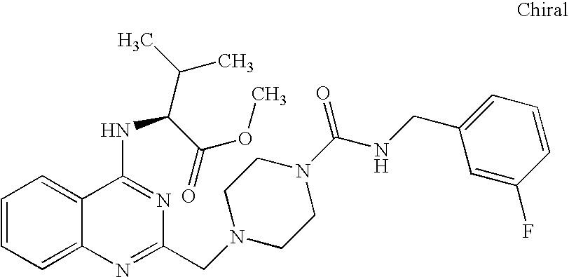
C1=CC=C2C(=C1)C(NC(C(C)C)C(OC)=O)=NC(CN1CCN(C(NCC3=CC=CC(F)=C3)=O)CC1)=N2
